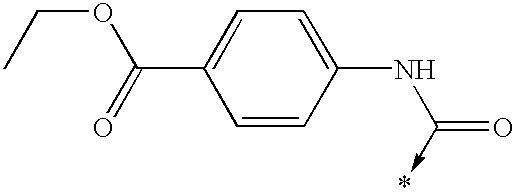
C1=CC(NC(=O)->*)=CC=C1C(=O)OCC
